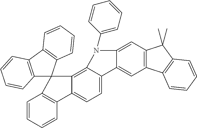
C1(N2C3=CC4=C(C=C3C3=CC=C5C(=C32)C2(C3=C5C=CC=C3)C3=C(C5=C2C=CC=C5)C=CC=C3)C2=C(C4(C)C)C=CC=C2)=CC=CC=C1
